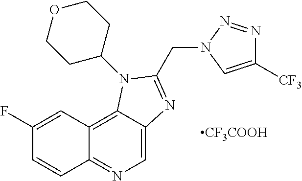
C1(F)=CC2=C3C(=CN=C2C=C1)N=C(CN1C=C([CF3])N=N1)N3C1CCOCC1.[CF3COOH]
